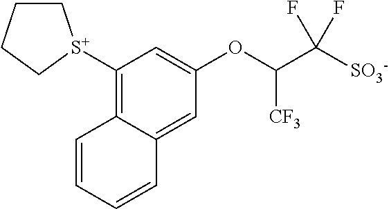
C1C[S+](C2=C3C(=CC(OC(C([SO3-])(F)F)[CF3])=C2)C=CC=C3)CC1
